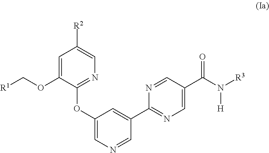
C1=C(OC[R1])C(OC2=CN=CC(C3=NC=C(C(N([R3])[H])=O)C=N3)=C2)=NC=C1[R2]
